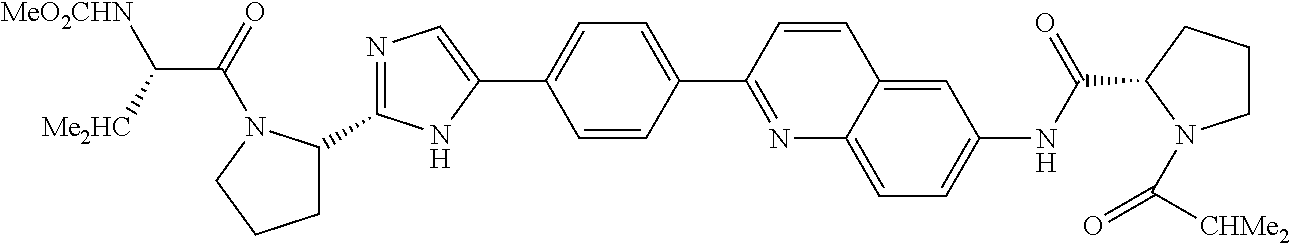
C1C(C2=NC=C(C3=CC=C(C4=NC5=CC=C(NC(=O)C6CCCN6C([CHMe2])=O)C=C5C=C4)C=C3)N2)N(C(=O)C([Me2HC])[MeO2CHN])CC1
